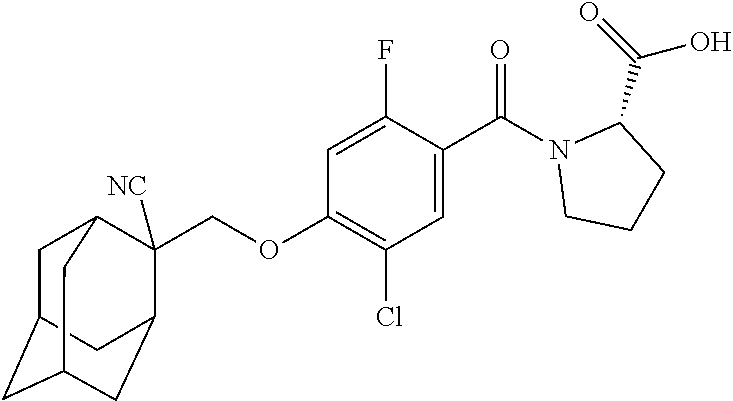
C1(OCC2([NC])C3CC4CC(CC2C4)C3)=C(Cl)C=C(C(N2CCCC2C(=O)O)=O)C(F)=C1
